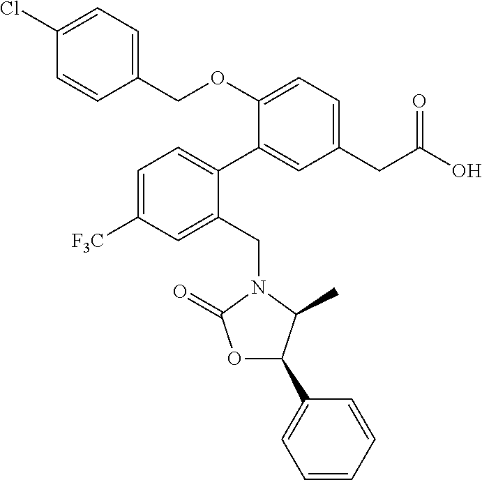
C1=C([F3C])C=C(CN2C(=O)OC(C3=CC=CC=C3)C2C)C(C2=CC(CC(O)=O)=CC=C2OCC2=CC=C(Cl)C=C2)=C1
